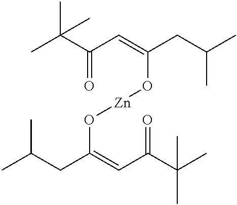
CC(C(C=C(CC(C)C)O[Zn]OC(CC(C)C)=CC(C(C)(C)C)=O)=O)(C)C
